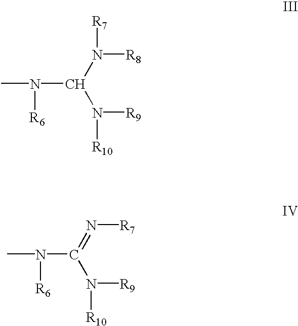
CN(C(N([R9])[R10])N([R8])[R7])[R6].CN(C(N([R9])[R10])=N[R7])[R6]
